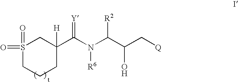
S1(=O)(=O)CCCC(C(N(C(C(C[Q])O)[R2])[R6])=[Y])([H])C1
